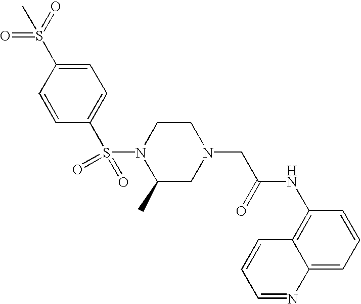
C1=C(S(=O)(=O)C)C=CC(S(N2C(C)CN(CC(=O)NC3=C4C(=CC=C3)N=CC=C4)CC2)(=O)=O)=C1
